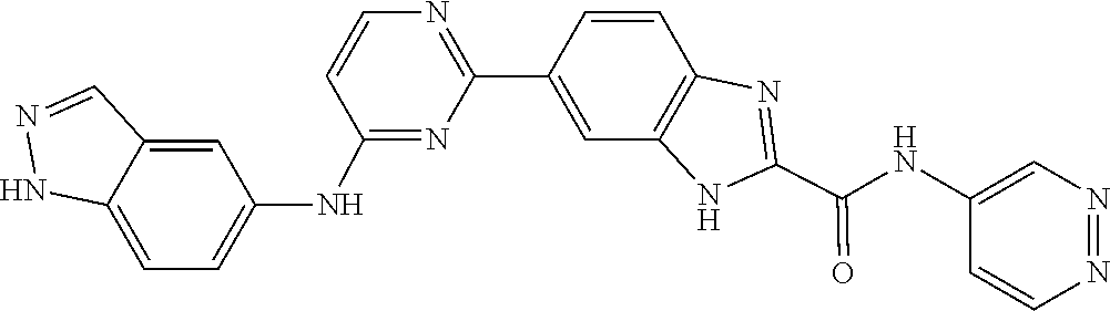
C1=CC2=C(C=C1C1=NC=CC(NC3=CC=C4C(=C3)C=NN4)=N1)NC(C(NC1=CN=NC=C1)=O)=N2
